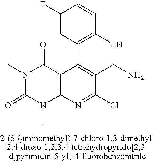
C1(F)=CC(C2=C(CN)C(Cl)=NC3=C2C(=O)N(C)C(=O)N3C)=C([CN])C=C1
